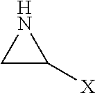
C1C([X])N1
